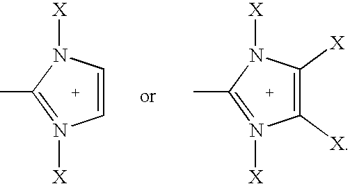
C1=CN([X])C(C)=N1[X].C1([X])=C([X])N([X])C(C)=N1[X]
